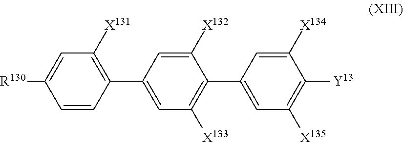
C1([Y13])=C([X135])C=C(C2=C([X133])C=C(C3=C([X131])C=C([R130])C=C3)C=C2[X132])C=C1[X134]
